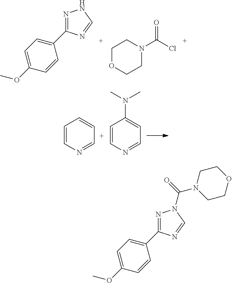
C1=C(OC)C=CC(C2=NNC=N2)=C1.C1OCCN(C(Cl)=O)C1.C1=CN=CC=C1.C1=CN=CC=C1N(C)C.C1=C(OC)C=CC(C2=NN(C(=O)N3CCOCC3)C=N2)=C1
